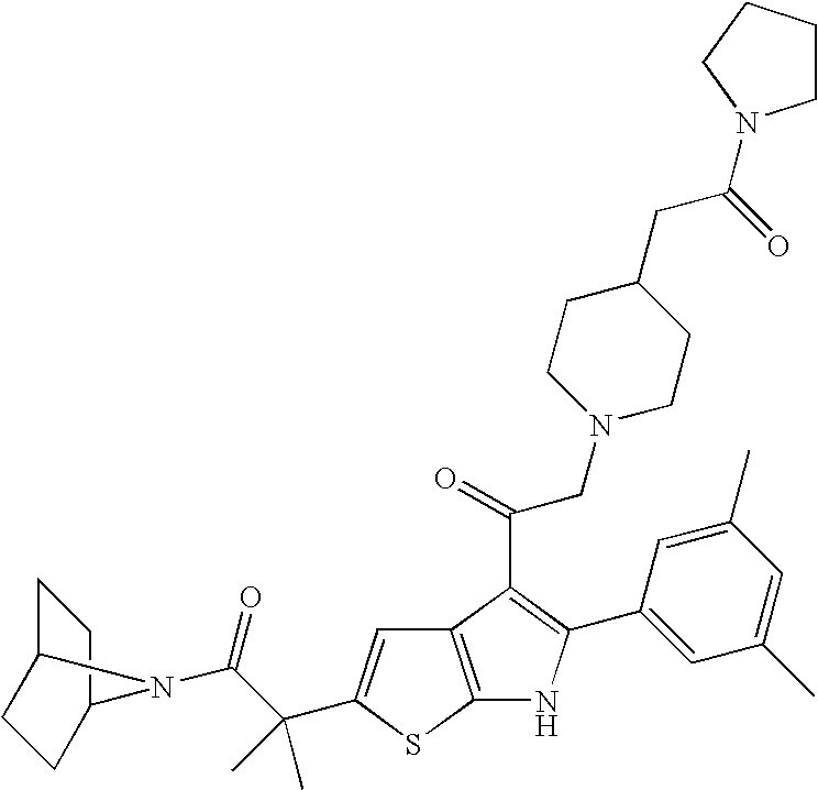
C1C2CCC(C1)N2C(C(C)(C)C1=CC2=C(S1)NC(C1=CC(C)=CC(C)=C1)=C2C(CN1CCC(CC(=O)N2CCCC2)CC1)=O)=O
